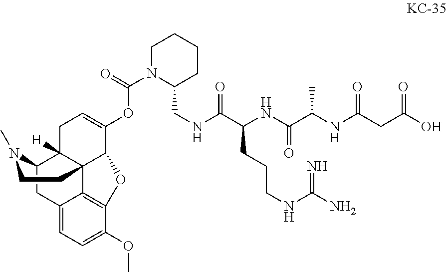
C12=CC=C(OC)C3=C1C14C([H])(C(C2)N(C)CC1)CC=C(OC(N1C(CNC(C(NC(=O)C(NC(CC(O)=O)=O)C)CCCNC(=N)N)=O)CCCC1)=O)C4O3
